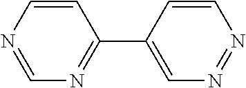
C1=CN=CN=C1C1=CN=NC=C1
